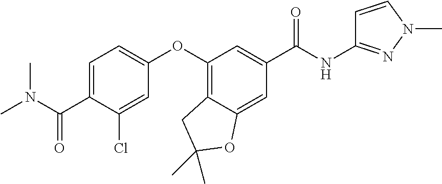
C1=C(C(N(C)C)=O)C(Cl)=CC(OC2=C3C(=CC(C(NC4=NN(C)C=C4)=O)=C2)OC(C)(C)C3)=C1
